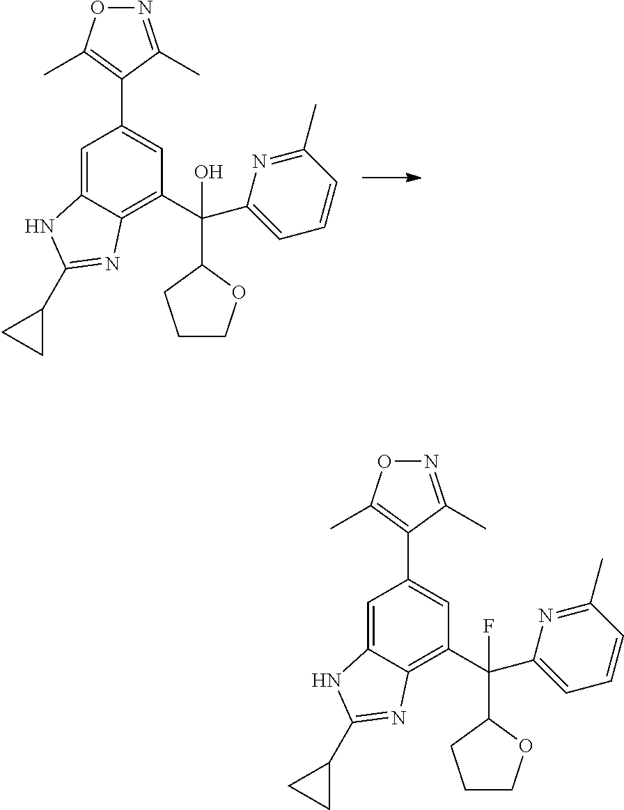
C1=C2C(=C(C(C3=CC=CC(C)=N3)(C3CCCO3)O)C=C1C1=C(C)ON=C1C)N=C(C1CC1)N2.C1=C2C(=C(C(C3=CC=CC(C)=N3)(C3CCCO3)F)C=C1C1=C(C)ON=C1C)N=C(C1CC1)N2
